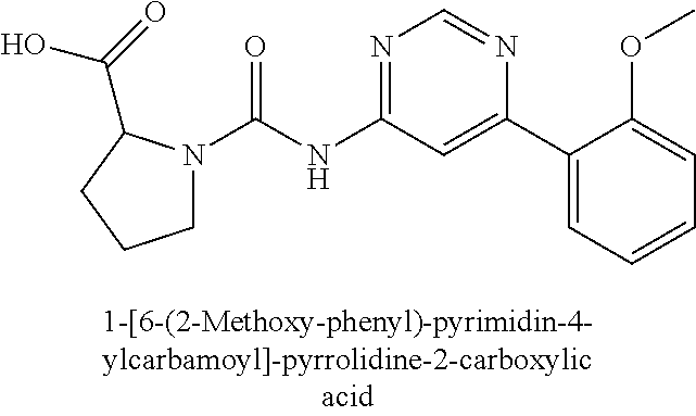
C1N(C(NC2=NC=NC(C3=CC=CC=C3OC)=C2)=O)C(C(=O)O)CC1
